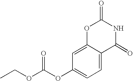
C1=C2C(=CC(OC(OCC)=O)=C1)OC(=O)NC2=O
